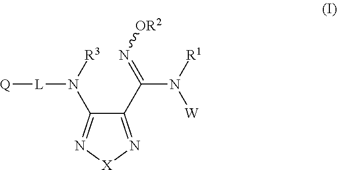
C1(C(=N[OR2])N([R1])[W])=N[X]N=C1N([R3])[L][Q]
